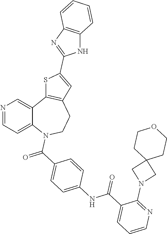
N1=CC=C2C(=C1)C1=C(CCN2C(C2=CC=C(NC(C3=CC=CN=C3N3CC4(C3)CCOCC4)=O)C=C2)=O)C=C(C2=NC3=C(N2)C=CC=C3)S1
